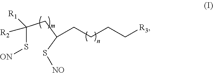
C(CCC[R3])C(S[NO])CC(S[ON])([R2])[R1]
